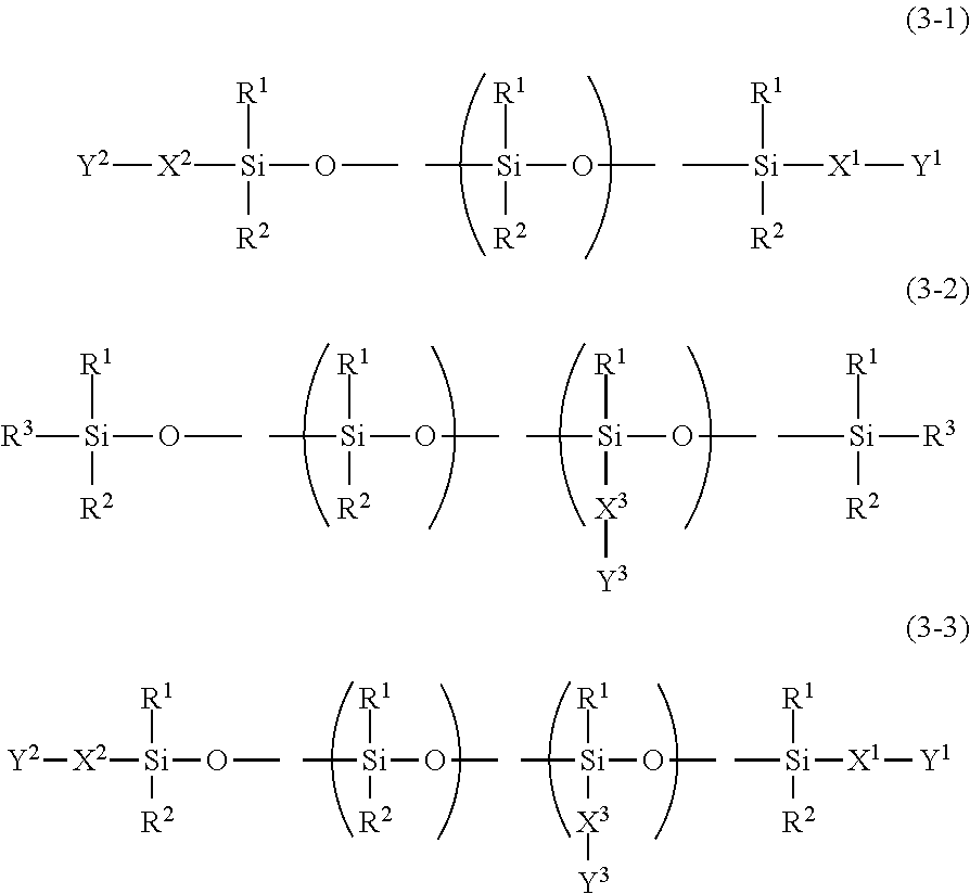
C[Si](OC)([R1])[R2].C[Si]([X1][Y1])([R1])[R2].[Y2][X2][Si](OC)([R1])[R2].C[Si](OC)([R1])[R2].C[Si](OC)([R1])[X3][Y3].C[Si]([R3])([R1])[R2].[R3][Si](OC)([R1])[R2].C[Si](OC)([R1])[R2].C[Si](OC)([R1])[X3][Y3].C[Si]([X1][Y1])([R1])[R2].[X2]([Si](OC)([R1])[R2])[Y2]
